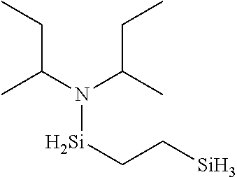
N([Si]CC[Si])(C(C)CC)C(C)CC
